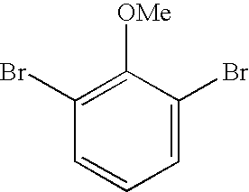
C1(Br)=C([OMe])C(Br)=CC=C1
